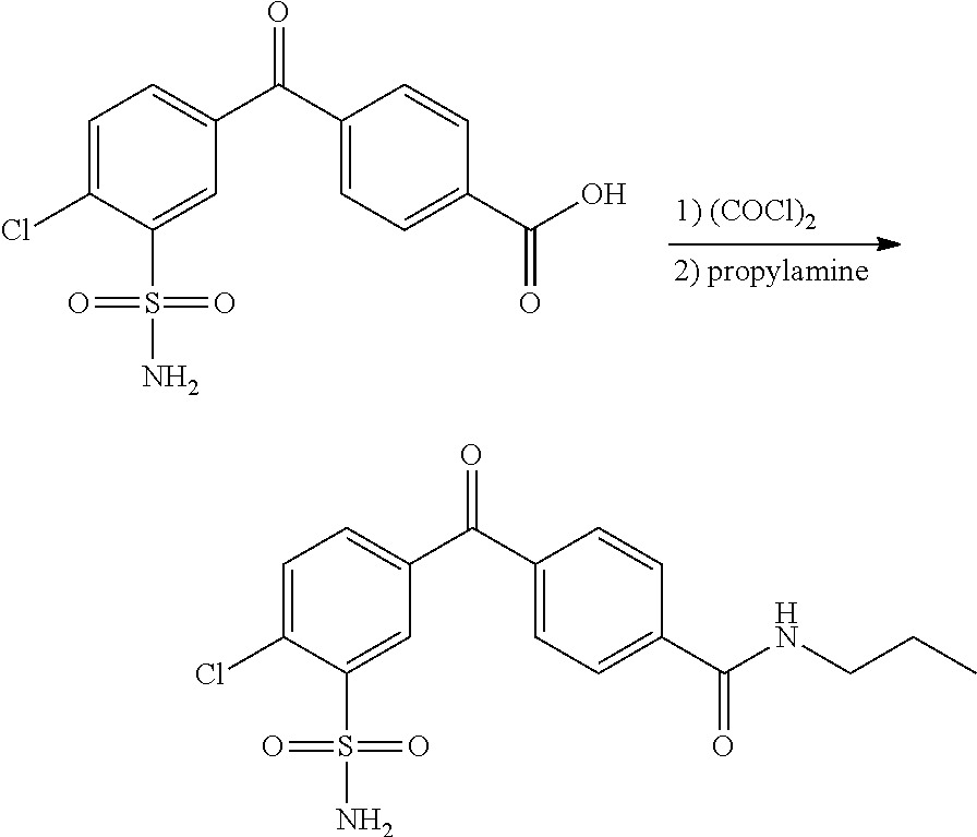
C1=C(Cl)C(S(N)(=O)=O)=CC(C(C2=CC=C(C(O)=O)C=C2)=O)=C1.C1=C(Cl)C(S(N)(=O)=O)=CC(C(C2=CC=C(C(NCCC)=O)C=C2)=O)=C1
